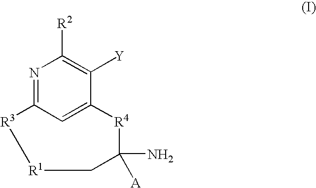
N1=C2C=C(C([Y])=C1[R2])[R4]C(N)([A])C[R1][R3]2
